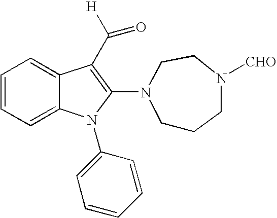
C1=CC=C2C(=C1)C(C([H])=O)=C(N1CCCN([CHO])CC1)N2C1=CC=CC=C1
